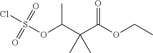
CC(C)(C(OS(=O)(=O)Cl)C)C(=O)OCC
